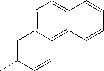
C12=CC=C3C(=C1C=CC=C2)C=CC(C)=C3
